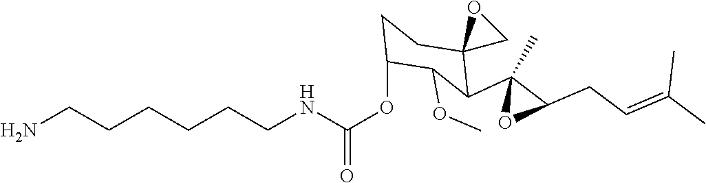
C(NC(OC1CCC2(C(C3(C)OC3CC=C(C)C)C1OC)CO2)=O)CCCCCN
